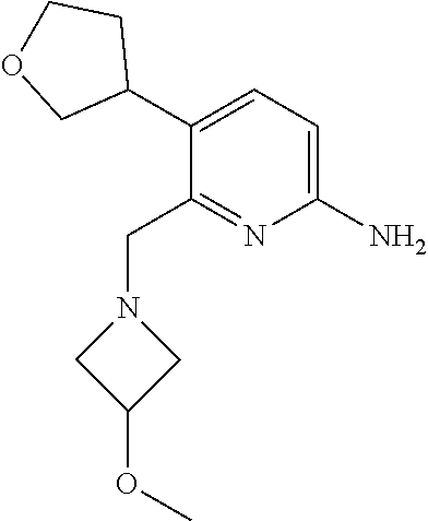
C1(N)=CC=C(C2CCOC2)C(CN2CC(OC)C2)=N1
